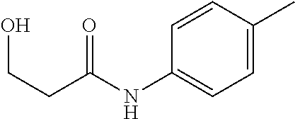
C1=C(C)C=CC(NC(CCO)=O)=C1
